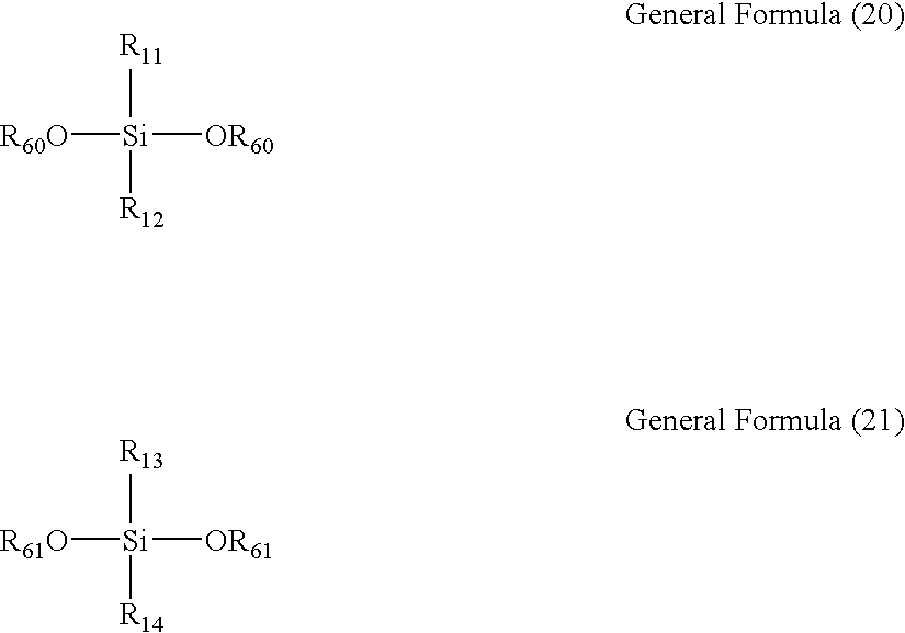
[R60O][Si]([OR60])([R11])[R12].[R61O][Si]([OR61])([R13])[R14]
